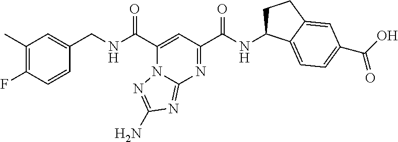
C1(C)=C(F)C=CC(CNC(C2=CC(C(NC3CCC4=CC(C(=O)O)=CC=C34)=O)=NC3=NC(N)=NN23)=O)=C1
